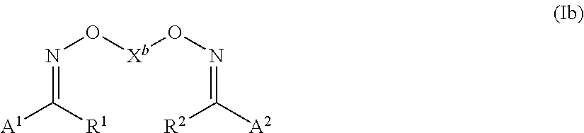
N(=C([R1])[A1])O[Xb]ON=C([R2])[A2]
